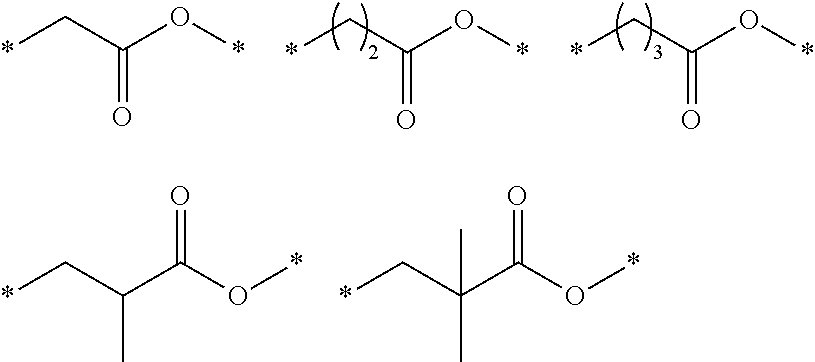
*CC(O*)=O.*CC(O*)=O.*CC(O*)=O.*CC(C(O*)=O)C.*CC(C(O*)=O)(C)C
